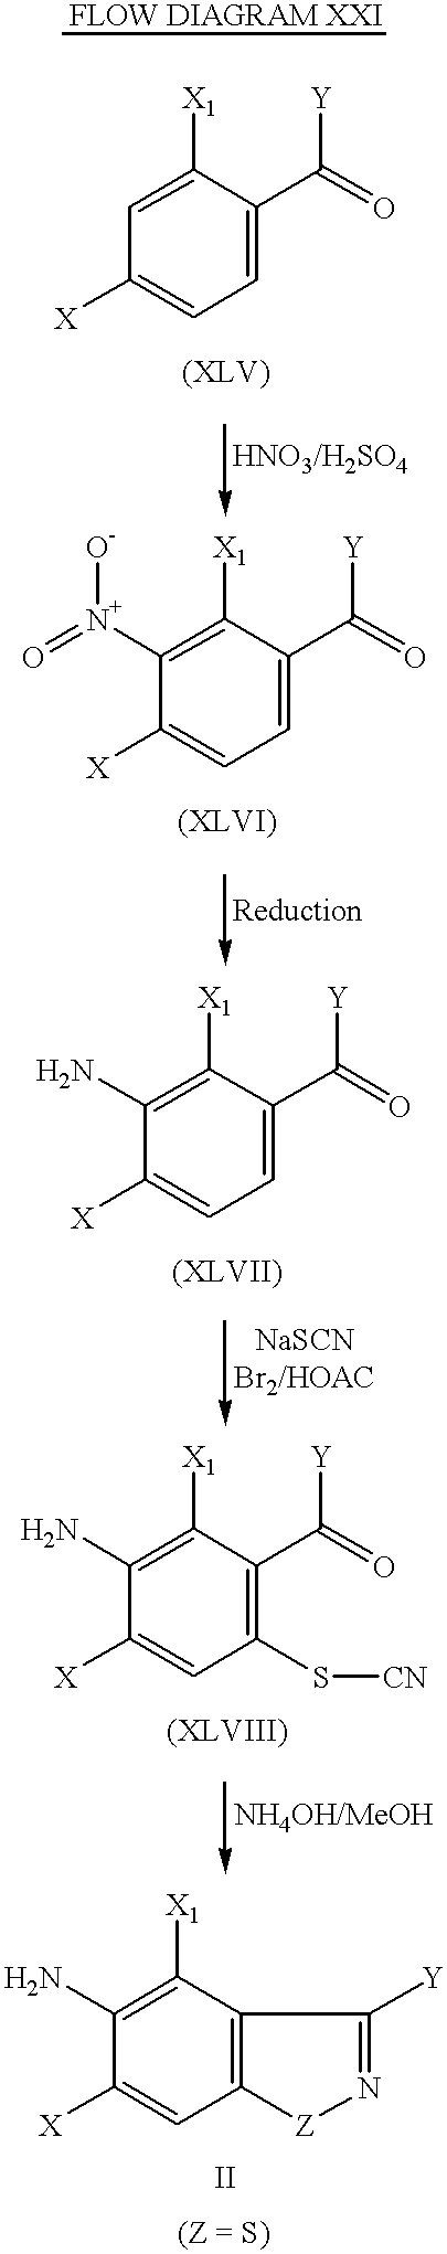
C1([X1])=CC([X])=CC=C1C(=O)[Y].C1([X1])=C([N+](=O)[O-])C([X])=CC=C1C(=O)[Y].C1([X1])=C(N)C([X])=CC=C1C(=O)[Y].C1([X1])=C(N)C([X])=CC(S[CN])=C1C(=O)[Y].C12=C(C([X1])=C(N)C([X])=C1)CC([Y])=N[Z]2
